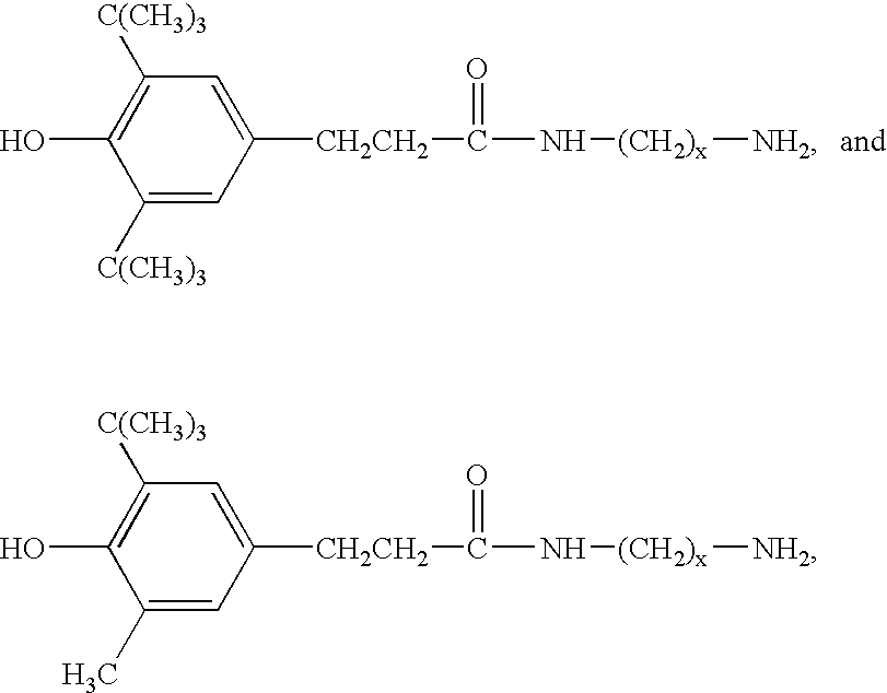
OC1=C([C(CH3)3])C=C([CH2CH2]C(N[(CH2)x][NH2])=O)C=C1[C(CH3)3].OC1=C([C(CH3)3])C=C([CH2CH2]C(N[(CH2)x][NH2])=O)C=C1C
